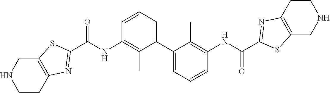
C1CC2=C(CN1)SC(C(NC1=C(C)C(C3=CC=CC(NC(=O)C4=NC5=C(CNCC5)S4)=C3C)=CC=C1)=O)=N2
